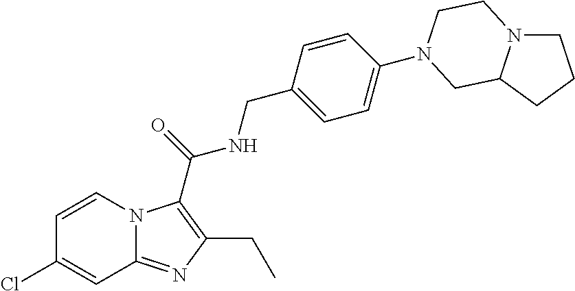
C1=CN2C(=NC(CC)=C2C(=O)NCC2=CC=C(N3CCN4CCCC4C3)C=C2)C=C1Cl
